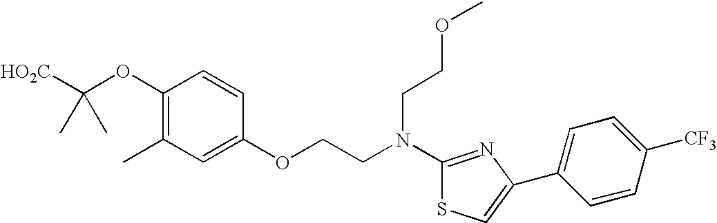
[HO2C]C(OC1=C(C)C=C(OCCN(C2=NC(C3=CC=C([CF3])C=C3)=CS2)CCOC)C=C1)(C)C
